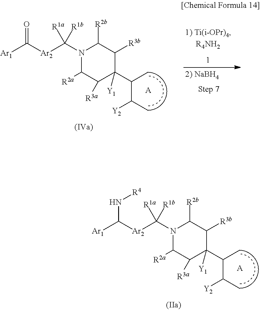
[Ar1]C([Ar2]C(N1C([R2a])C([R3a])C(C(C([Y2])C)C)([Y1])C([R3b])C1[R2b])([R1a])[R1b])N[R4].[A].[Ar1]C([Ar2]C(N1C([R2a])C([R3a])C(C(C([Y2])C)C)([Y1])C([R3b])C1[R2b])([R1a])[R1b])=O.[A]
